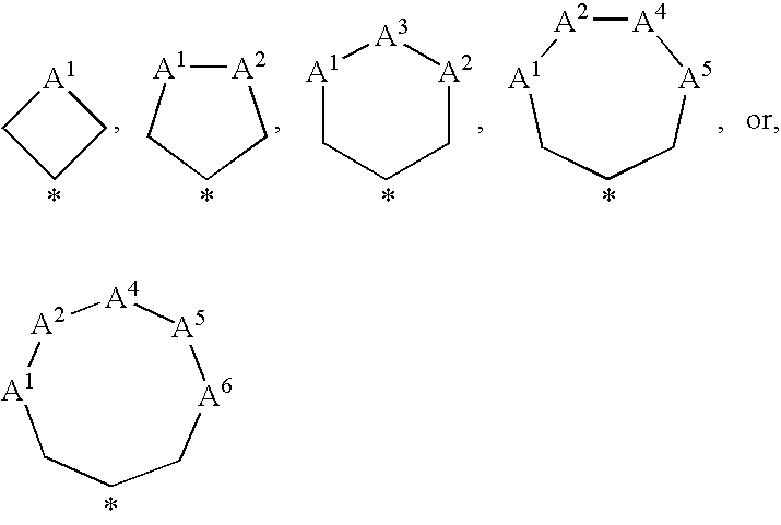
[A2]1[A1]CCC[A6][A5][A4]1.C1CC[A1]1.[A2]1[A1]CCC1.[A1]1CCC[A2][A3]1.[A4]1[A2][A1]CCC[A5]1
